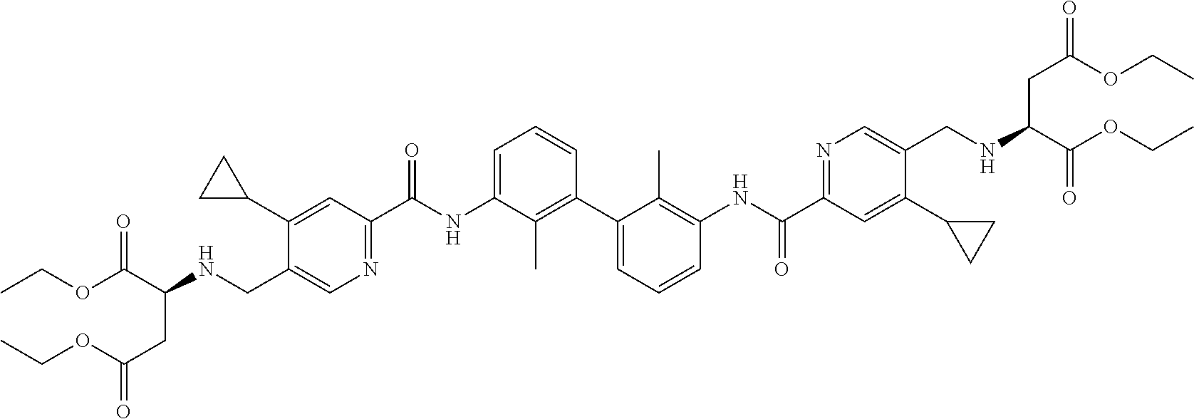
C1(C2CC2)=CC(C(NC2=CC=CC(C3=CC=CC(NC(C4=NC=C(CNC(C(OCC)=O)CC(OCC)=O)C(C5CC5)=C4)=O)=C3C)=C2C)=O)=NC=C1CNC(C(OCC)=O)CC(OCC)=O
